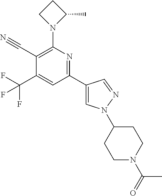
C1(C#N)=C(N2C(C)CC2)N=C(C2=CN(C3CCN(C(=O)C)CC3)N=C2)C=C1C(F)(F)F
